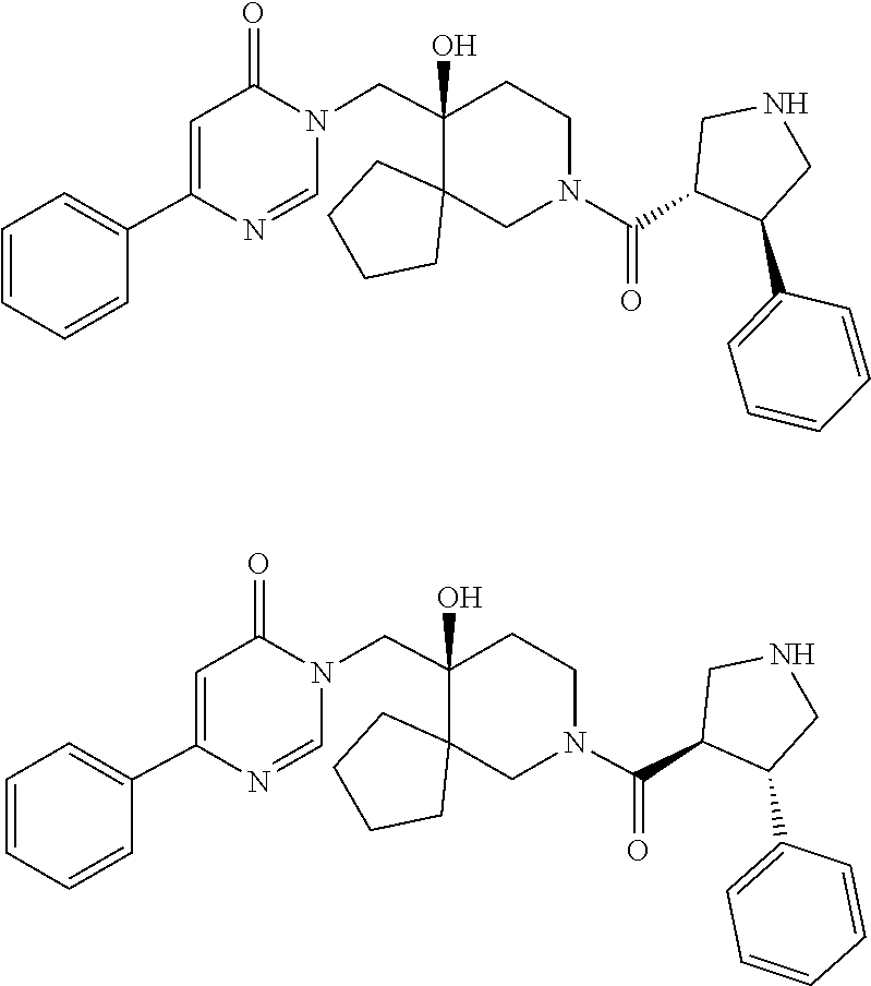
C1=NC(C2=CC=CC=C2)=CC(=O)N1CC1(O)C2(CCCC2)CN(C(=O)C2C(C3=CC=CC=C3)CNC2)CC1.C1=NC(C2=CC=CC=C2)=CC(=O)N1CC1(O)C2(CCCC2)CN(C(=O)C2C(C3=CC=CC=C3)CNC2)CC1
